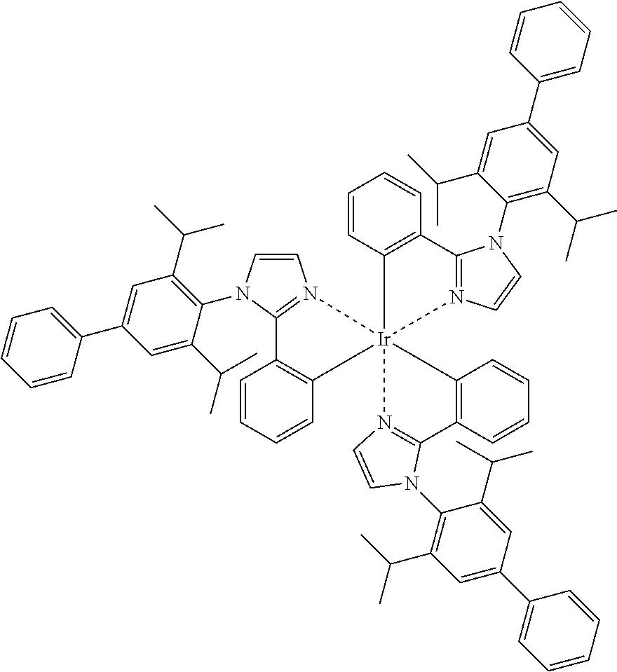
C1=CC2=C(C=C1)C1=N(C=CN1C1=C(C(C)C)C=C(C3=CC=CC=C3)C=C1C(C)C)[Ir]213(N2=C(N(C4=C(C(C)C)C=C(C5=CC=CC=C5)C=C4C(C)C)C=C2)C2=C1C=CC=C2)C1=C(C=CC=C1)C1=N3C=CN1C1=C(C(C)C)C=C(C2=CC=CC=C2)C=C1C(C)C
